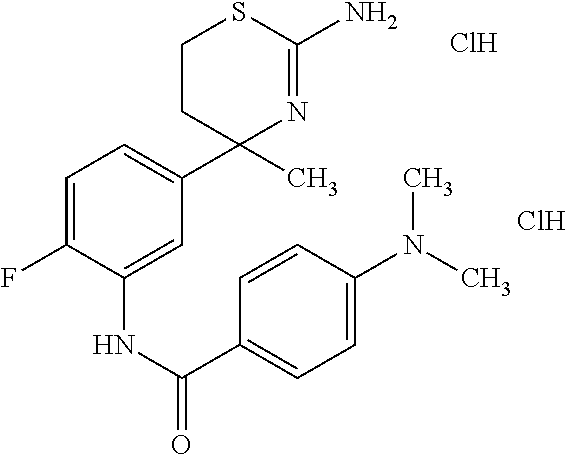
C1=C(F)C(NC(C2=CC=C(N(C)C)C=C2)=O)=CC(C2(C)N=C(N)SCC2)=C1.Cl.Cl
